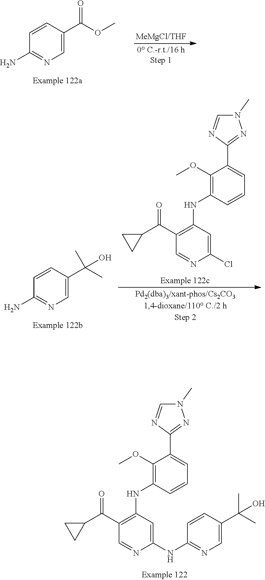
C1(OC)=C(NC2=C(C(=O)C3CC3)C=NC(NC3=NC=C(C(C)(C)O)C=C3)=C2)C=CC=C1C1=NN(C)C=N1.C1=CC(C(OC)=O)=CN=C1N.C1(OC)=C(NC2=C(C(=O)C3CC3)C=NC(Cl)=C2)C=CC=C1C1=NN(C)C=N1.C1=CC(C(C)(O)C)=CN=C1N
